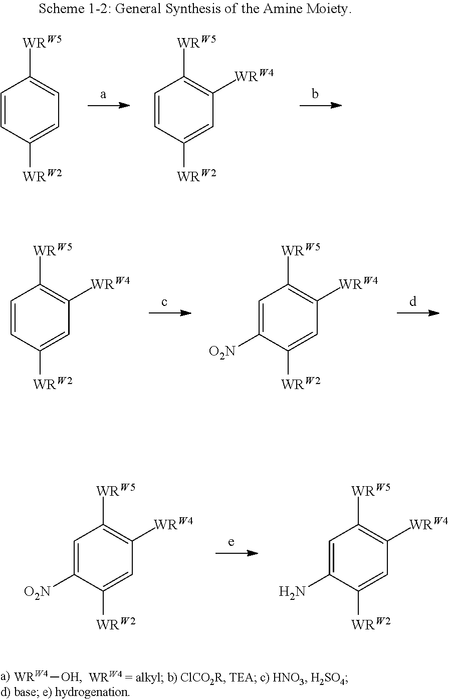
C1=CC([WRW2])=CC([WRW4])=C1[WRW5].C1=C([O2N])C([WRW2])=CC([WRW4])=C1[WRW5].C1=C([O2N])C([WRW2])=CC([WRW4])=C1[WRW5].C1=C(N)C([WRW2])=CC([WRW4])=C1[WRW5].[WRW4][OH].C1=CC([WRW2])=CC=C1[WRW5].C1=CC([WRW2])=CC([WRW4])=C1[WRW5]
